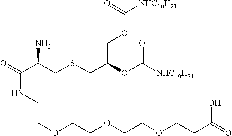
O=C(C(CSCC(OC([NHC10H21])=O)COC([NHC10H21])=O)N)NCCOCCOCCOCCC(=O)O
